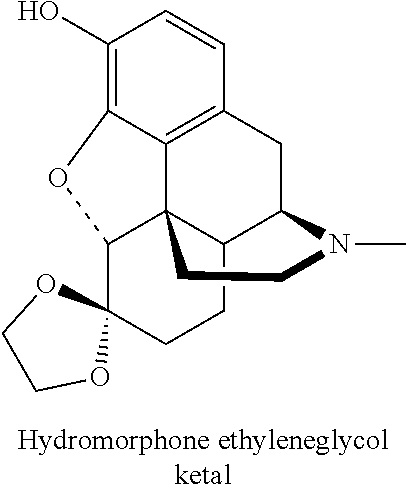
C1(O)=C2C3=C(C=C1)CC1C4C3(C(C3(CC4)OCCO3)O2)CCN1C
